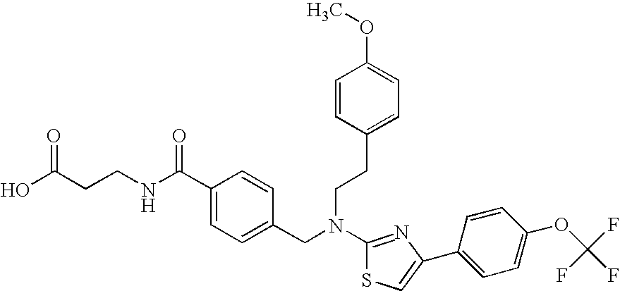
N(C1=NC(C2=CC=C(OC(F)(F)F)C=C2)=CS1)(CC1=CC=C(C(NCCC(O)=O)=O)C=C1)CCC1=CC=C(OC)C=C1
